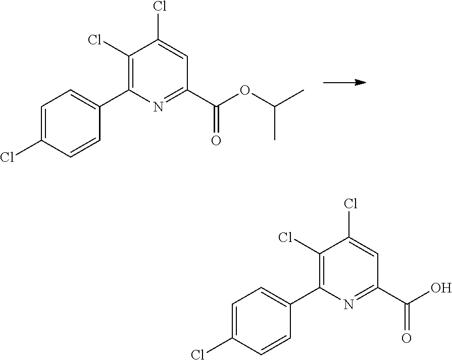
N1=C(C(O)=O)C=C(Cl)C(Cl)=C1C1=CC=C(Cl)C=C1.N1=C(C(OC(C)C)=O)C=C(Cl)C(Cl)=C1C1=CC=C(Cl)C=C1
